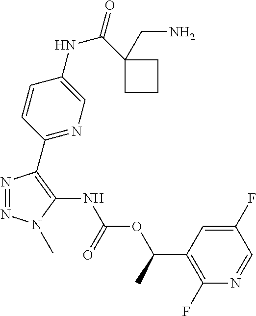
N1=NN(C)C(NC(OC(C2=C(F)N=CC(F)=C2)C)=O)=C1C1=NC=C(NC(=O)C2(CN)CCC2)C=C1
